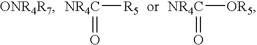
[NR4C](=O)[R5].[NR4C]([OR5])=O
